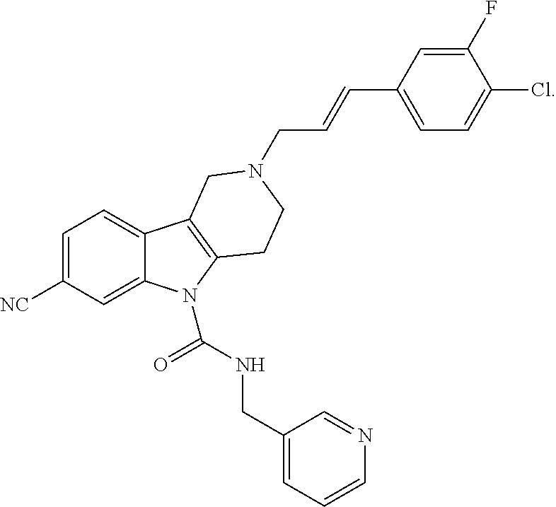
C1=C([NC])C=C2C(=C1)C1=C(N2C(=O)NCC2=CC=CN=C2)CCN(CC=CC2=CC=C(Cl)C(F)=C2)C1
